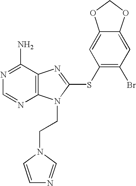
N1=C(N)C2=C(N=C1)N(CCN1C=CN=C1)C(SC1=C(Br)C=C3C(=C1)OCO3)=N2
